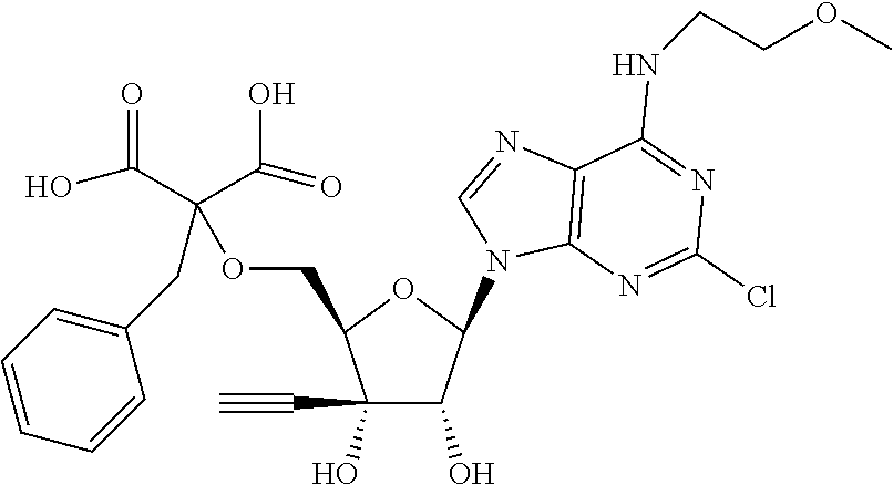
C1(C#C)(O)C(O)C(N2C=NC3=C2N=C(Cl)N=C3NCCOC)OC1COC(C(=O)O)(CC1=CC=CC=C1)C(O)=O
